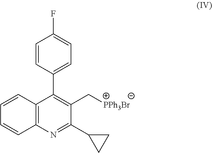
C12=C(N=C(C3CC3)C(C[PPh3Br])=C1C1=CC=C(F)C=C1)C=CC=C2
